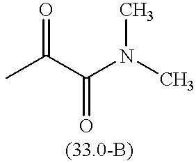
O=C(C)C(N(C)C)=O
